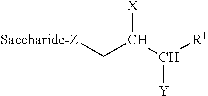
[Saccharide-Z]CC([X])C([Y])[R1]
